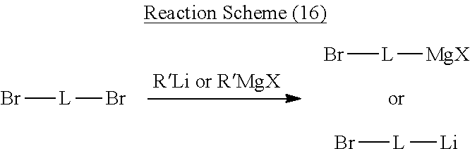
Br[L][MgX].Br[L][Li].Br[L]Br
